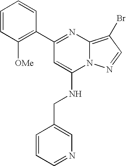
C1(C2=C([OMe])C=CC=C2)=NC2=C(Br)C=NN2C(NCC2=CN=CC=C2)=C1
